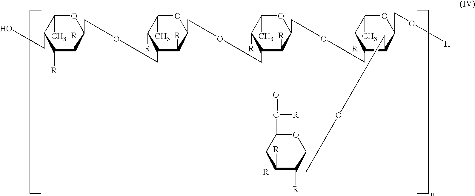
C1([R])C(COCC2C([R])C(COCC3C([R])C(COCC4C([R])C([R])C(CO)C(C)O4)C([R])C(C)O3)C([R])C(C)O2)C(COCC2C([R])C([R])C([R])C(C([R])=O)O2)C(CO[H])OC1C
